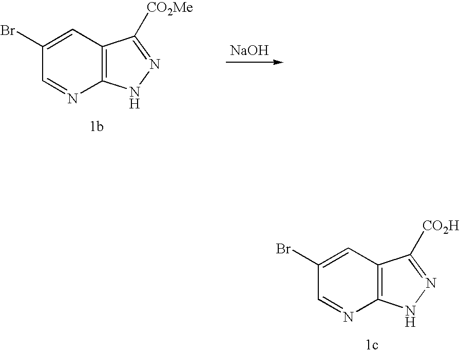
C12=C(C=C(Br)C=N1)C([CO2H])=NN2.C12=C(C=C(Br)C=N1)C([CO2Me])=NN2.[NaOH]
